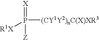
[X]=P([(CY1Y2)nC(X)XR3])([Z])[R1X]
